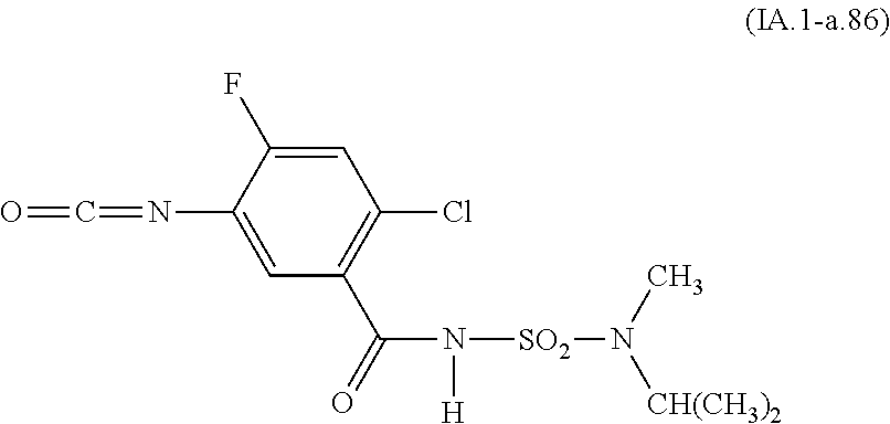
C1=C(F)C(N=C=O)=CC(C(=O)N([H])[SO2]N([CH(CH3)2])C)=C1Cl
